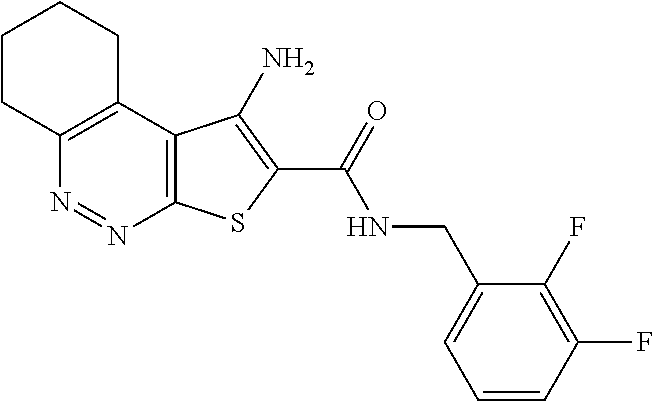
C12=C(C3=C(N=N1)SC(C(=O)NCC1=CC=CC(F)=C1F)=C3N)CCCC2
